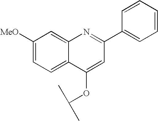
C1([MeO])=CC=C2C(=C1)N=C(C1=CC=CC=C1)C=C2OC(C)C
